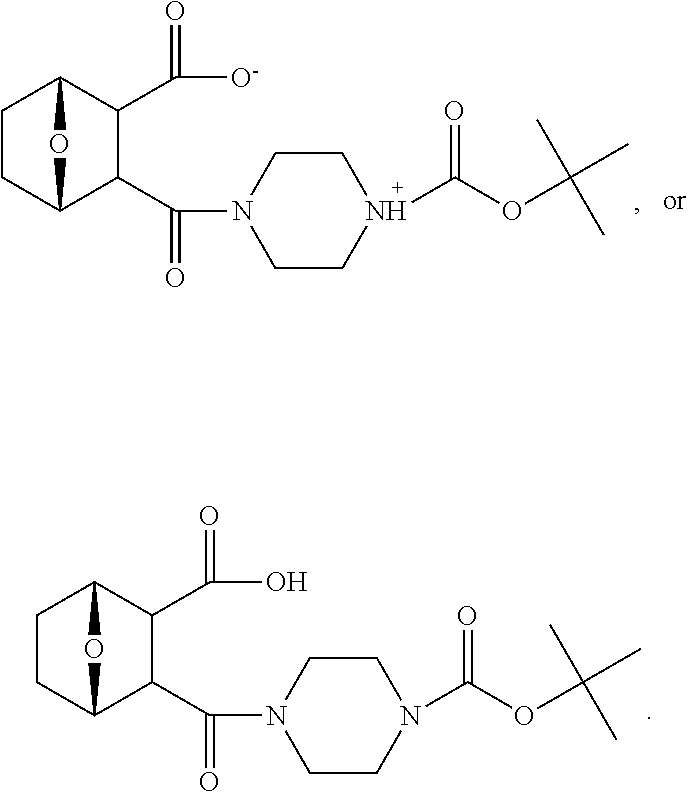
C1CC2C(C(N3CCN(C(OC(C)(C)C)=O)CC3)=O)C(C([O-])=O)C1O2.C1CC2C(C(N3CCN(C(OC(C)(C)C)=O)CC3)=O)C(C(O)=O)C1O2
